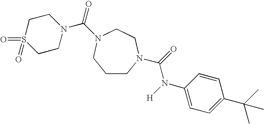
C1CN(C(=O)N([H])C2=CC=C(C(C)(C)C)C=C2)CCN(C(=O)N2CCS(=O)(=O)CC2)C1
